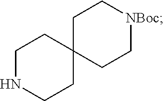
C1NCCC2(C1)CC[NBoc]CC2
